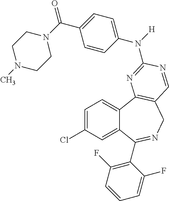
C1=C(Cl)C=C2C(=C1)C1=C(CN=C2C2=C(F)C=CC=C2F)C=NC(N(C2=CC=C(C(=O)N3CCN(C)CC3)C=C2)[H])=N1
